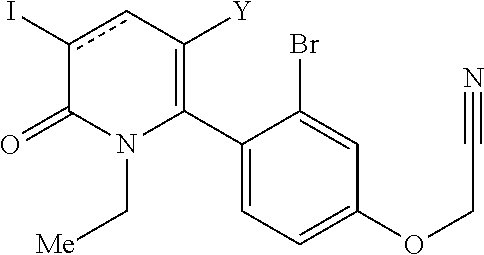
C1(C2=C([Y])cc(I)C(=O)N2C[Me])=CC=C(OCC#N)C=C1Br
